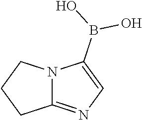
C12=NC=C(B(O)O)N1CCC2
